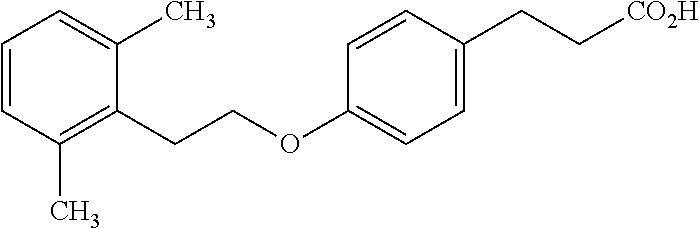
C1=CC(C)=C(CCOC2=CC=C(CC[CO2H])C=C2)C(C)=C1
